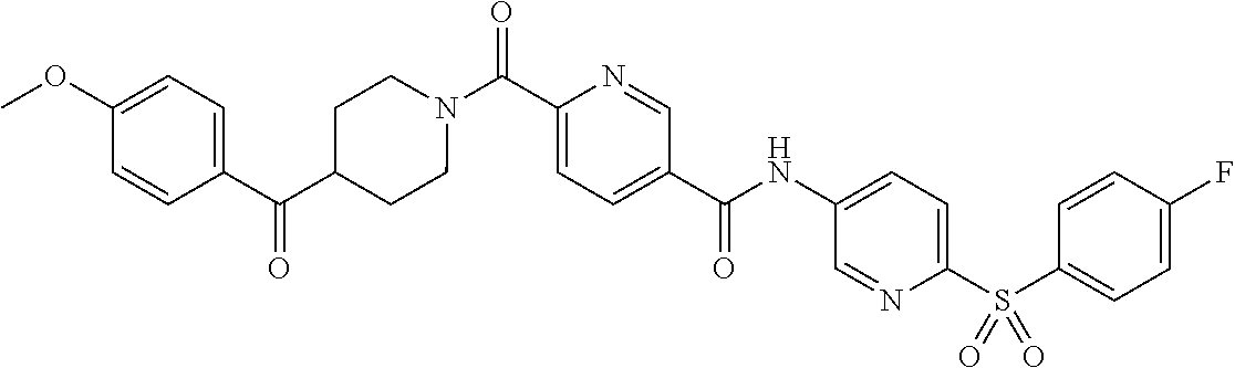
N(C(C1=CC=C(C(=O)N2CCC(C(C3=CC=C(OC)C=C3)=O)CC2)N=C1)=O)C1=CC=C(S(C2=CC=C(F)C=C2)(=O)=O)N=C1
